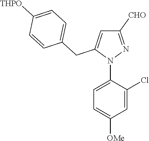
N1(C2=CC=C([OMe])C=C2Cl)N=C([CHO])C=C1CC1=CC=C([THPO])C=C1
